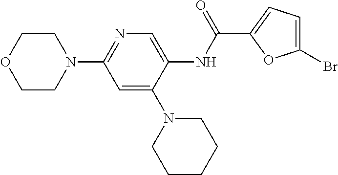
C1=C(N2CCCCC2)C(NC(=O)C2=CC=C(Br)O2)=CN=C1N1CCOCC1
